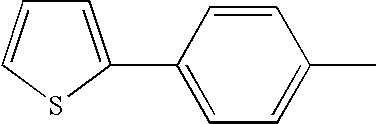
C1=CC(C2=CC=CS2)=CC=C1C
